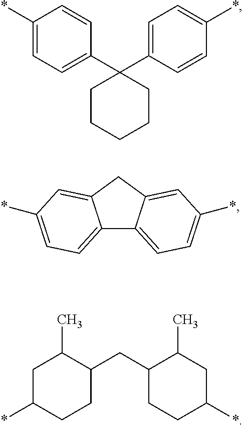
C12=CC=C(*)C=C1CC1=CC(*)=CC=C21.C1(C2=CC=C(*)C=C2)(C2=CC=C(*)C=C2)CCCCC1.*C1CC(C)C(CC2C(C)CC(*)CC2)CC1
